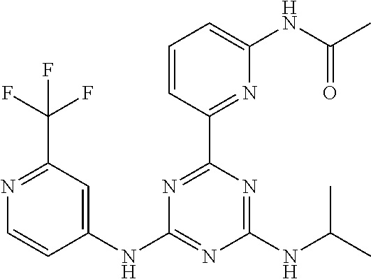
N1=C(C(F)(F)F)C=C(NC2=NC(NC(C)C)=NC(C3=NC(NC(C)=O)=CC=C3)=N2)C=C1
